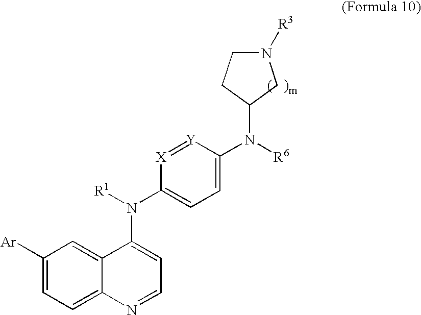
C1([Ar])=CC=C2C(=C1)C(N(C1=CC=C(N([R6])C3CCN([R3])C3)[Y]=[X]1)[R1])=CC=N2
